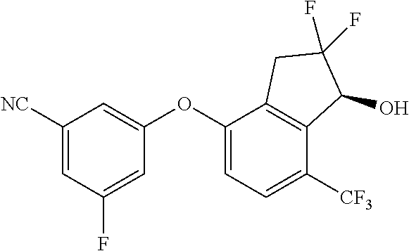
C1([NC])=CC(F)=CC(OC2=CC=C([CF3])C3=C2CC(F)(F)C3O)=C1
